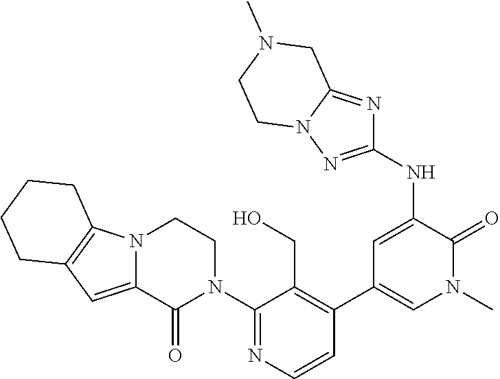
C12=C(N3C(=C1)C(=O)N(C1=NC=CC(C4=CN(C)C(=O)C(NC5=NN6C(=N5)CN(C)CC6)=C4)=C1CO)CC3)CCCC2
